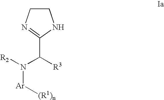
C1CN=C(C(N([Ar][(R1)n])[R2])[R3])N1
